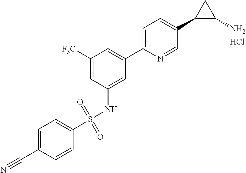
C1([F3C])=CC(NS(=O)(=O)C2=CC=C(C#N)C=C2)=CC(C2=CC=C(C3C(N)C3)C=N2)=C1.Cl
